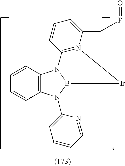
C12=C(N(C3=CC=CC=N3)B3N1C1=N(C(CP=O)=CC=C1)[Ir]3)C=CC=C2
